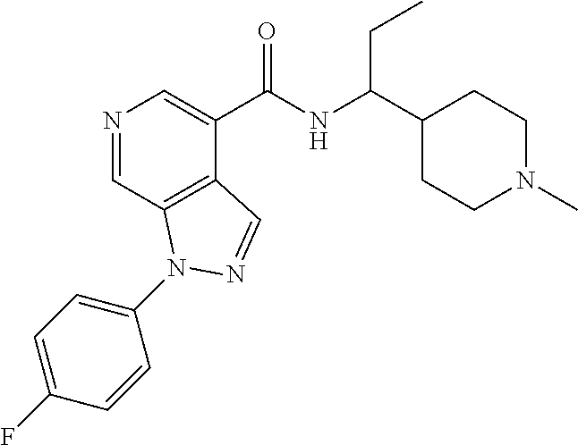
N1=CC2=C(C(C(NC(C3CCN(C)CC3)CC)=O)=C1)C=NN2C1=CC=C(F)C=C1
